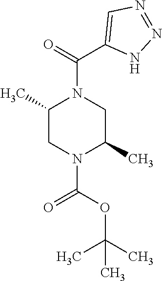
C1(C)CN(C(OC(C)(C)C)=O)C(C)CN1C(C1=CN=NN1)=O
